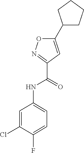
C1(NC(C2=NOC(C3CCCC3)=C2)=O)=CC=C(F)C(Cl)=C1
